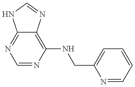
C1=NC(NCC2=CC=CC=N2)=C2C(=N1)NC=N2
